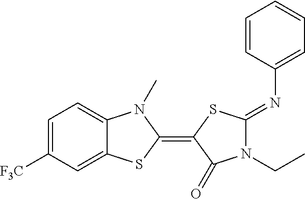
C1=C([F3C])C=C2C(=C1)N(C)C(=C1SC(=NC3=CC=CC=C3)N(CC)C1=O)S2
